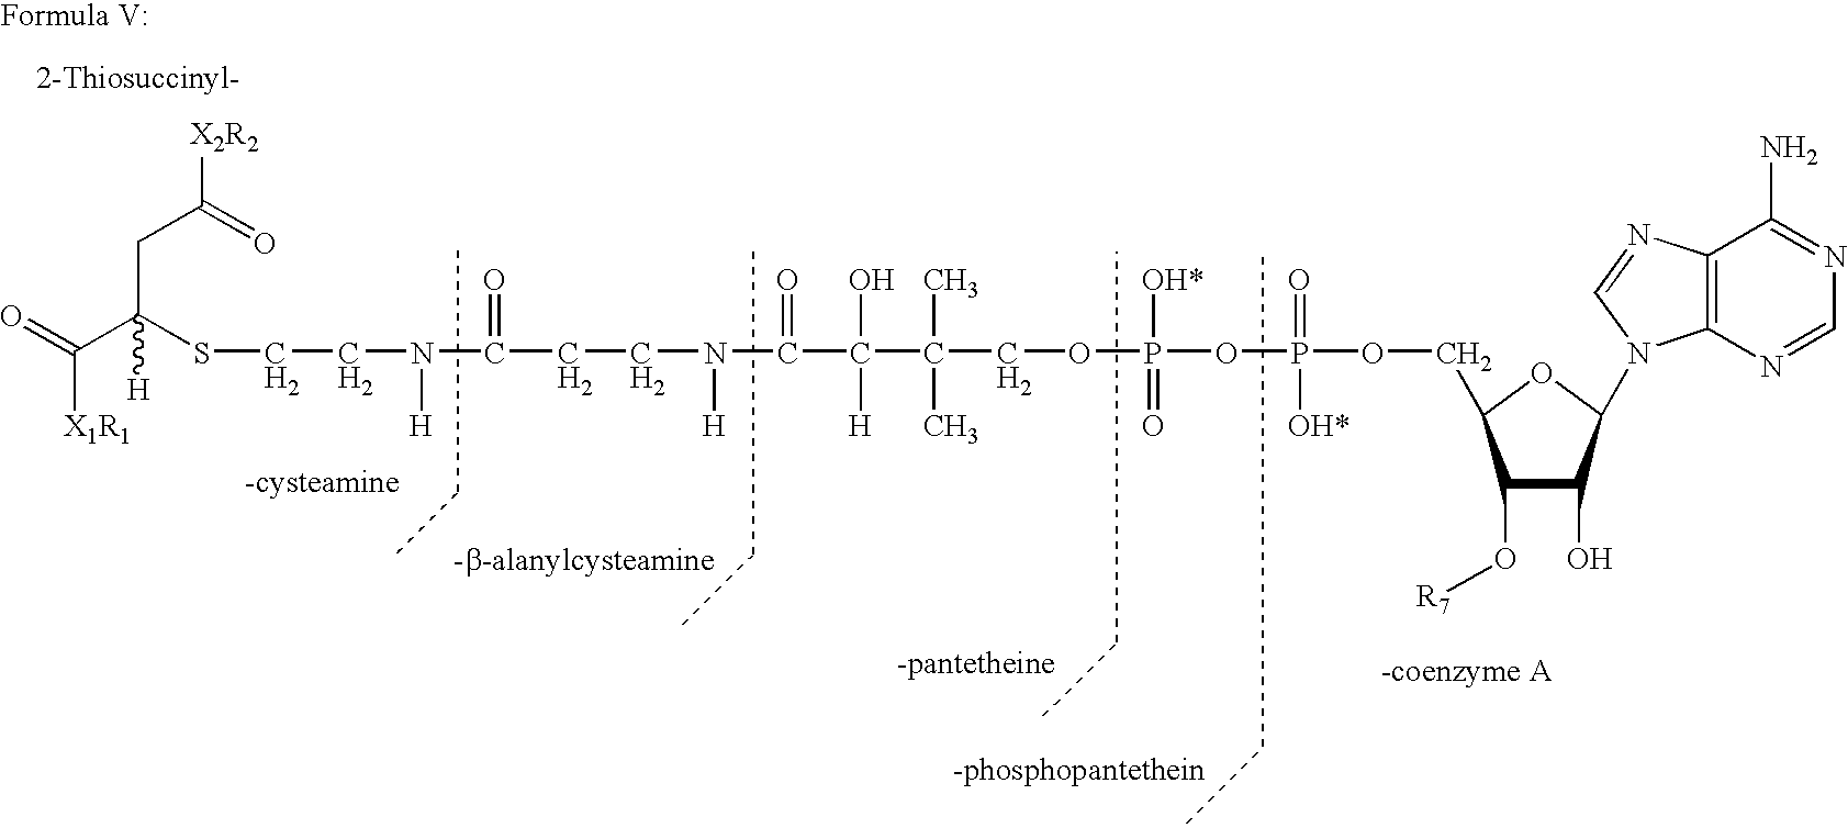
C(C(SCCN(C(=O)CCN(C(C(C(COP(OP(OCC1C(O[R7])C(O)C(N2C3=C(N=C2)C(N)=NC=N3)O1)(=O)[OH*])([OH*])=O)(C)C)(O)[H])=O)[H])[H])([H])CC([X2R2])=O)(=O)[X1R1]
